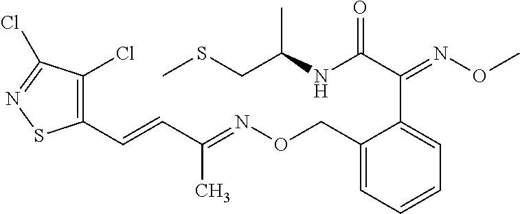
C1(C=CC(=NOCC2=CC=CC=C2C(=NOC)C(NC(C)CSC)=O)C)=C(Cl)C(Cl)=NS1
